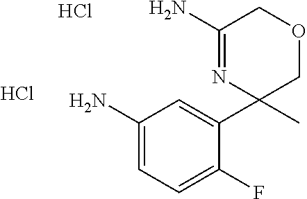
C1(N)=CC=C(F)C(C2(C)N=C(N)COC2)=C1.Cl.Cl
